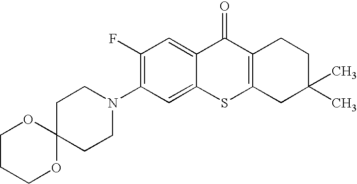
C1CN(C2=C(F)C=C3C(=C2)SC2=C(C3=O)CCC(C)(C)C2)CCC12OCCCO2
